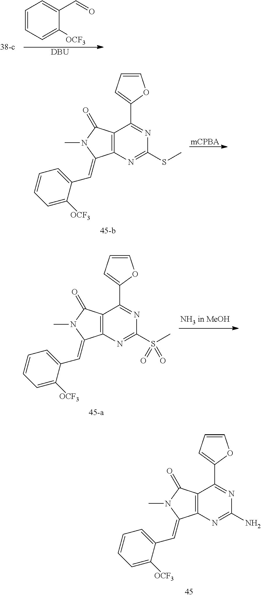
C1=CC=C([OCF3])C(C=O)=C1.[DBU].[mCPBA].C1(C2=NC(SC)=NC3=C2C(=O)N(C)C3=CC2=CC=CC=C2[OCF3])=CC=CO1.C1(C2=NC(S(C)(=O)=O)=NC3=C2C(=O)N(C)C3=CC2=CC=CC=C2[OCF3])=CC=CO1.C1(C2=NC(N)=NC3=C2C(=O)N(C)C3=CC2=CC=CC=C2[OCF3])=CC=CO1
